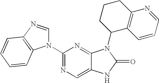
C12=CN=C(N3C=NC4=C3C=CC=C4)N=C1N(C1C3=C(CCC1)N=CC=C3)C(=O)N2
